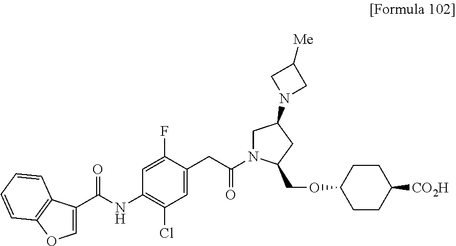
C1=C(CC(N2CC(N3CC([Me])C3)CC2COC2CCC([CO2H])CC2)=O)C(F)=CC(NC(C2=COC3=C2C=CC=C3)=O)=C1Cl
